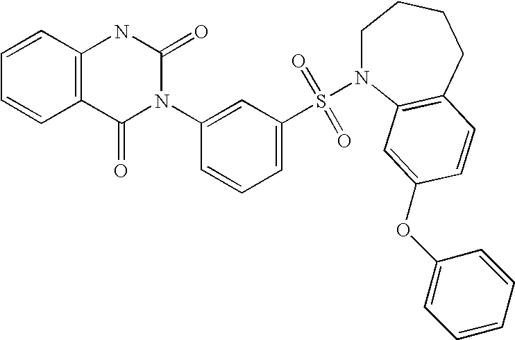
C1=CC2=C(C=C1)C(=O)N(C1=CC(S(=O)(=O)N3CCCCC4=C3C=C(OC3=CC=CC=C3)C=C4)=CC=C1)C(=O)N2
